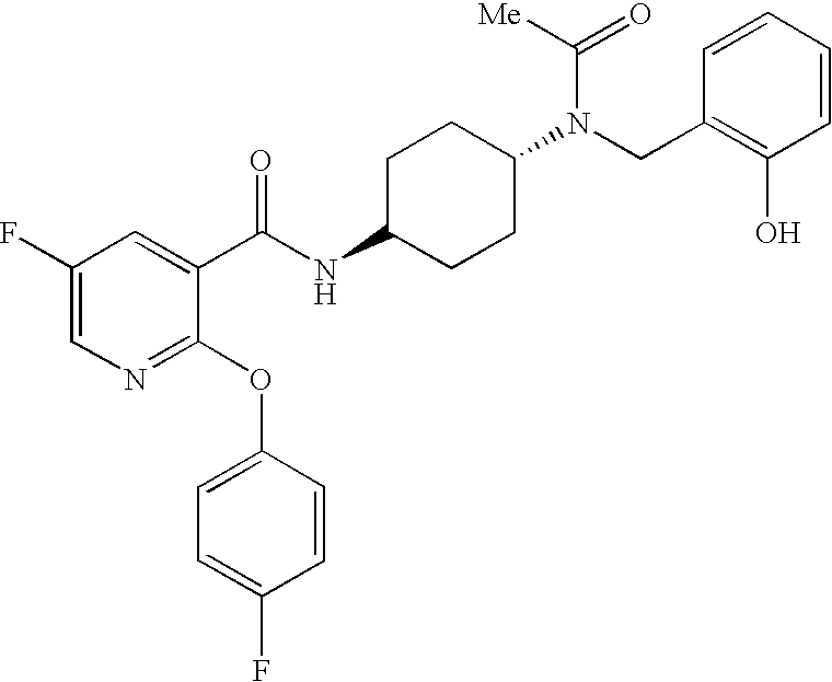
N1=C(OC2=CC=C(F)C=C2)C(C(NC2CCC(N(CC3=C(O)C=CC=C3)C([Me])=O)CC2)=O)=CC(F)=C1
